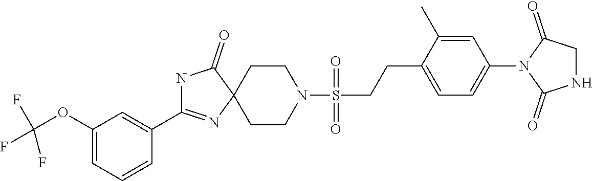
C1(OC(F)(F)F)=CC=CC(C2=NC3(CCN(S(CCC4=CC=C(N5C(=O)NCC5=O)C=C4C)(=O)=O)CC3)C(=O)N2)=C1
